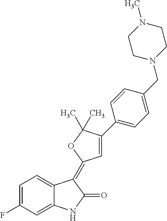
C1=C2C(=CC(F)=C1)NC(=O)C2=C1C=C(C2=CC=C(CN3CCN(C)CC3)C=C2)C(C)(C)O1
